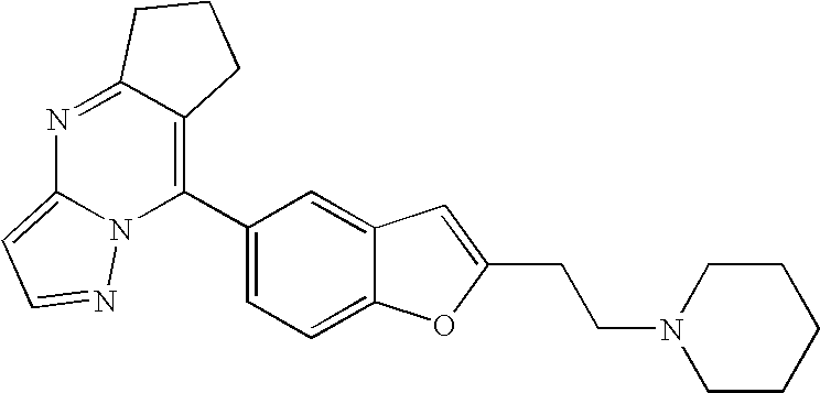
N1=C2C(=C(C3=CC=C4C(=C3)C=C(CCN3CCCCC3)O4)N3C1=CC=N3)CCC2
